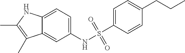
C12=CC=C(NS(=O)(=O)C3=CC=C(CCC)C=C3)C=C1C(C)=C(C)N2
